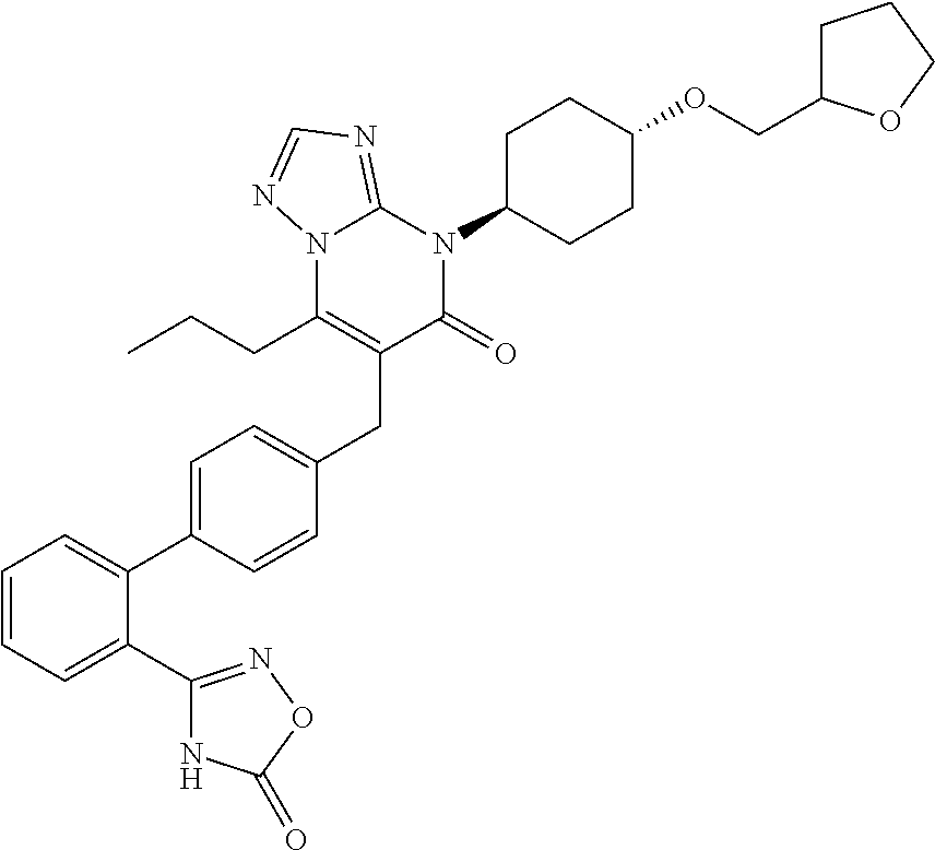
C1=C(C2=CC=CC=C2C2=NOC(=O)N2)C=CC(CC2=C(CCC)N3C(=NC=N3)N(C3CCC(OCC4CCCO4)CC3)C2=O)=C1
